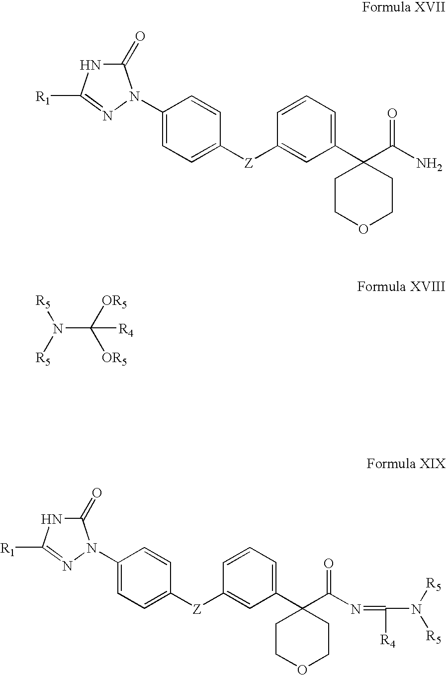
C1(=O)NC([R1])=NN1C1=CC=C([Z]C2=CC(C3(C(N)=O)CCOCC3)=CC=C2)C=C1.N(C([OR5])([OR5])[R4])([R5])[R5].C1(=O)NC([R1])=NN1C1=CC=C([Z]C2=CC(C3(C(N=C([R4])N([R5])[R5])=O)CCOCC3)=CC=C2)C=C1
